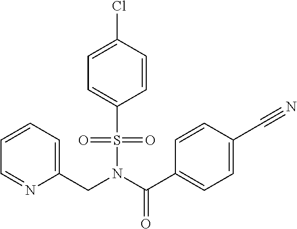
C1=CC=C(CN(C(C2=CC=C(C#N)C=C2)=O)S(=O)(=O)C2=CC=C(Cl)C=C2)N=C1
